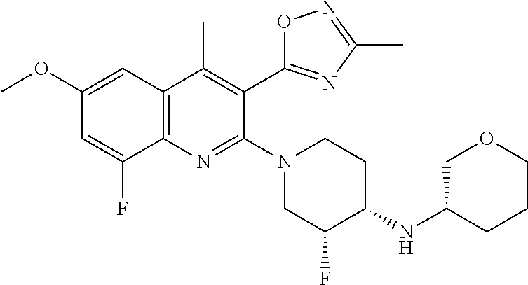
C1(OC)=CC2=C(N=C(N3CCC(NC4COCCC4)C(F)C3)C(C3=NC(C)=NO3)=C2C)C(F)=C1
